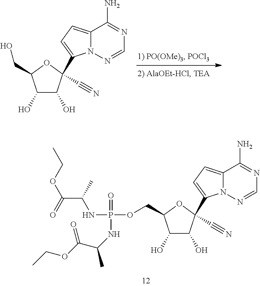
C12=CC=C(C3(C#N)C(O)C(O)C(CO)O3)N1N=CN=C2N.C12=CC=C(C3(C#N)C(O)C(O)C(COP(=O)(NC(C(=O)OCC)C)NC(C)C(OCC)=O)O3)N1N=CN=C2N
